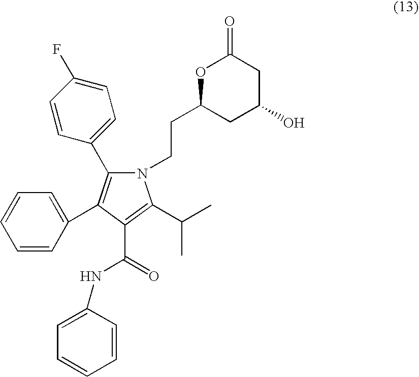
N1(CCC2CC(O)CC(=O)O2)C(C2=CC=C(F)C=C2)=C(C2=CC=CC=C2)C(C(=O)NC2=CC=CC=C2)=C1C(C)C
